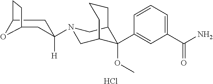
Cl.C1(C(N)=O)=CC=CC(C2(OC)C3CN(C4([H])CC5CCC(C4)O5)CC2CCC3)=C1
